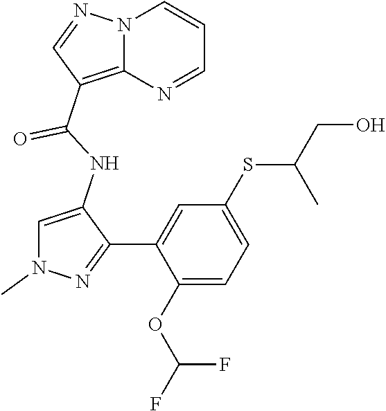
C1=C(NC(C2=C3N(N=C2)C=CC=N3)=O)C(C2=CC(SC(CO)C)=CC=C2OC(F)F)=NN1C
